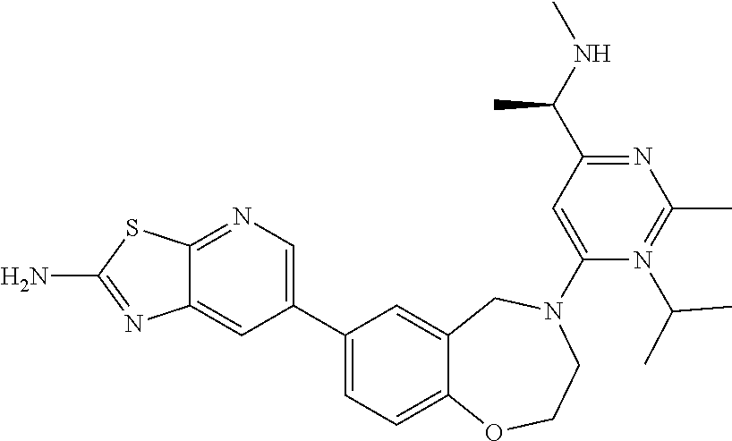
C12=NC=C(C3=CC=C4C(=C3)CN(C3=CC(C(NC)C)=NC(C)=N3C(C)C)CCO4)C=C1N=C(N)S2
